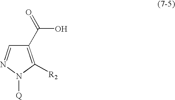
C1(C(=O)O)=C([R2])N([Q])N=C1
